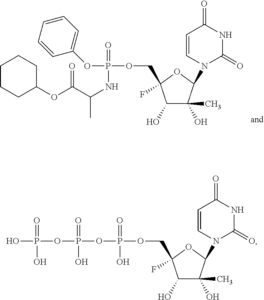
C1(O)C(C)(O)C(N2C=CC(=O)NC2=O)OC1(COP(=O)(NC(C(=O)OC1CCCCC1)C)OC1=CC=CC=C1)F.C1(O)C(C)(O)C(N2C=CC(=O)NC2=O)OC1(COP(=O)(O)OP(=O)(O)OP(=O)(O)O)F
